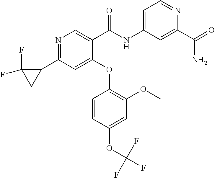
C1(OC2=C(OC)C=C(OC(F)(F)F)C=C2)=CC(C2C(F)(F)C2)=NC=C1C(NC1=CC=NC(C(=O)N)=C1)=O
